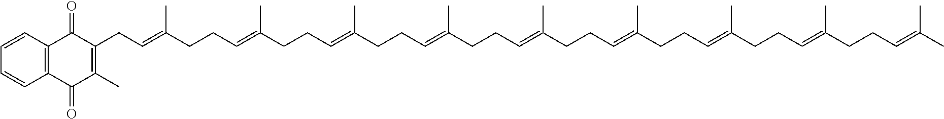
C1=CC2=C(C=C1)C(=O)C(C)=C(CC=C(CCC=C(CCC=C(CCC=C(CCC=C(CCC=C(CCC=C(CCC=C(CCC=C(C)C)C)C)C)C)C)C)C)C)C2=O
